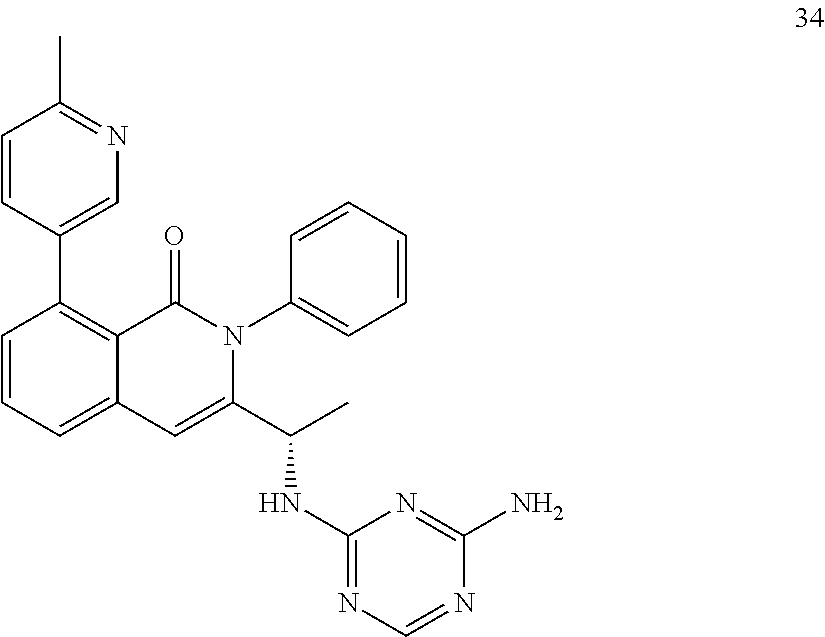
C1=CC(C2=CN=C(C)C=C2)=C2C(=C1)C=C(C(C)NC1=NC=NC(N)=N1)N(C1=CC=CC=C1)C2=O
